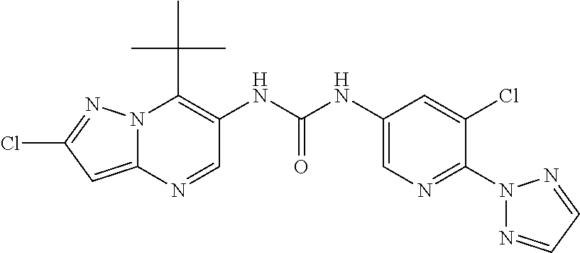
N12C(=CC(Cl)=N1)N=CC(NC(NC1=CN=C(N3N=CC=N3)C(Cl)=C1)=O)=C2C(C)(C)C
